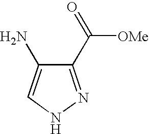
C1(C([OMe])=O)=NNC=C1N
